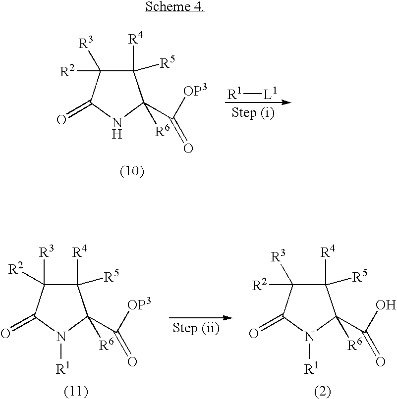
C1([R4])([R5])C([R3])([R2])C(=O)NC1(C([OP3])=O)[R6].[R1][L1].C1([R4])([R5])C([R3])([R2])C(=O)N([R1])C1(C([OP3])=O)[R6].C1([R4])([R5])C([R3])([R2])C(=O)N([R1])C1(C(O)=O)[R6]
